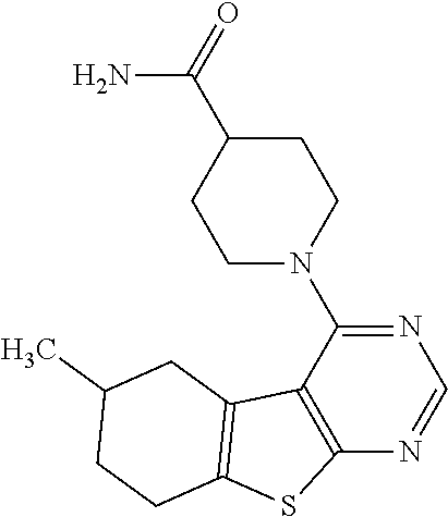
N1=C(N2CCC(C(=O)N)CC2)C2=C(N=C1)SC1=C2CC(C)CC1
